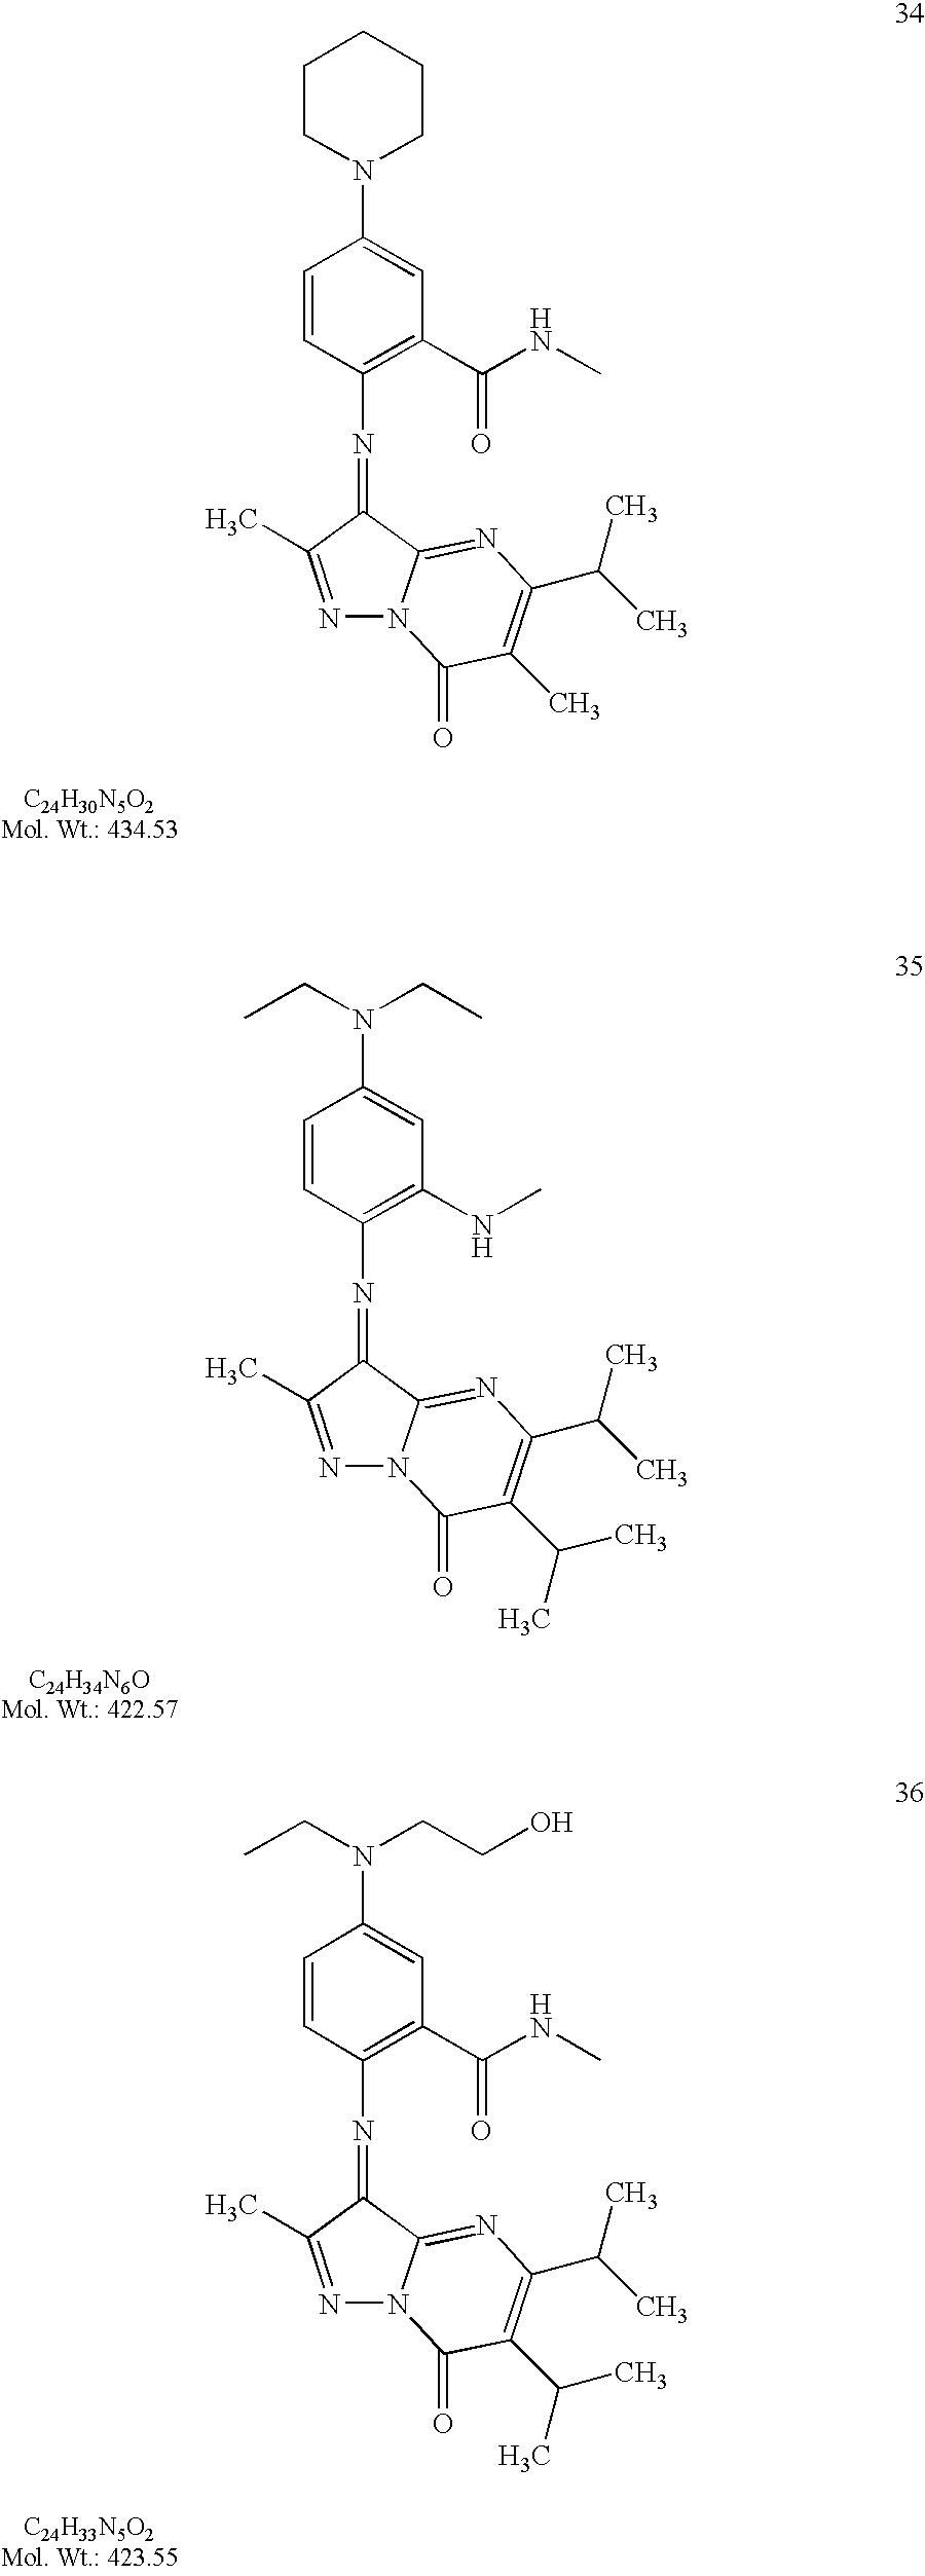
C1=CC(N=C2C3=NC(C(C)C)=C(C(C)C)C(=O)N3N=C2C)=C(NC)C=C1N(CC)CC.C1=CC(N=C2C3=NC(C(C)C)=C(C(C)C)C(=O)N3N=C2C)=C(C(NC)=O)C=C1N(CC)CCO.C1=CC(N=C2C3=NC(C(C)C)=C(C)C(=O)N3N=C2C)=C(C(NC)=O)C=C1N1CCCCC1
